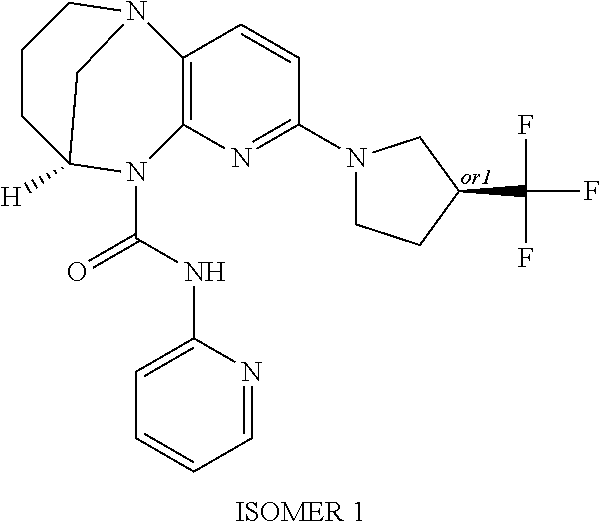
N1=C(N2CCC(C(F)(F)F)C2)C=CC2=C1N(C(=O)NC1=CC=CC=N1)C1([H])CCCN2C1
